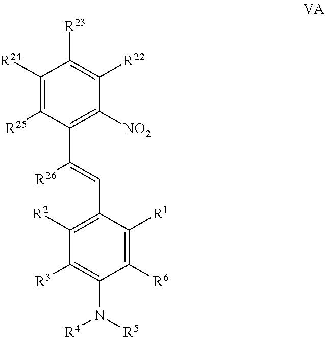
C1([R24])=C([R25])C(C(=CC2=C([R2])C([R3])=C(N([R5])[R4])C([R6])=C2[R1])[R26])=C([NO2])C([R22])=C1[R23]
